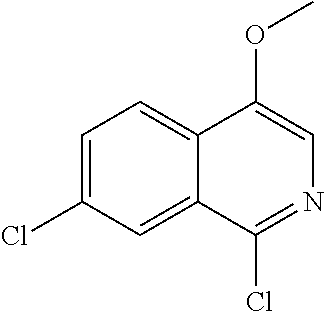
C1=C(Cl)C=C2C(=C1)C(OC)=CN=C2Cl
